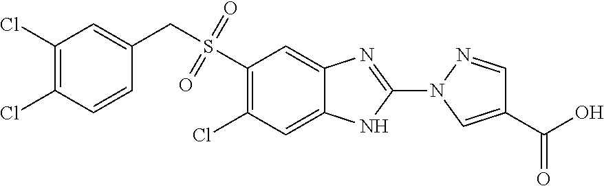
C1(Cl)=C(Cl)C=CC(CS(=O)(=O)C2=C(Cl)C=C3C(=C2)N=C(N2C=C(C(O)=O)C=N2)N3)=C1
